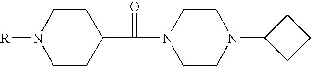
C1CC(C(=O)N2CCN(C3CCC3)CC2)CCN1[R]
